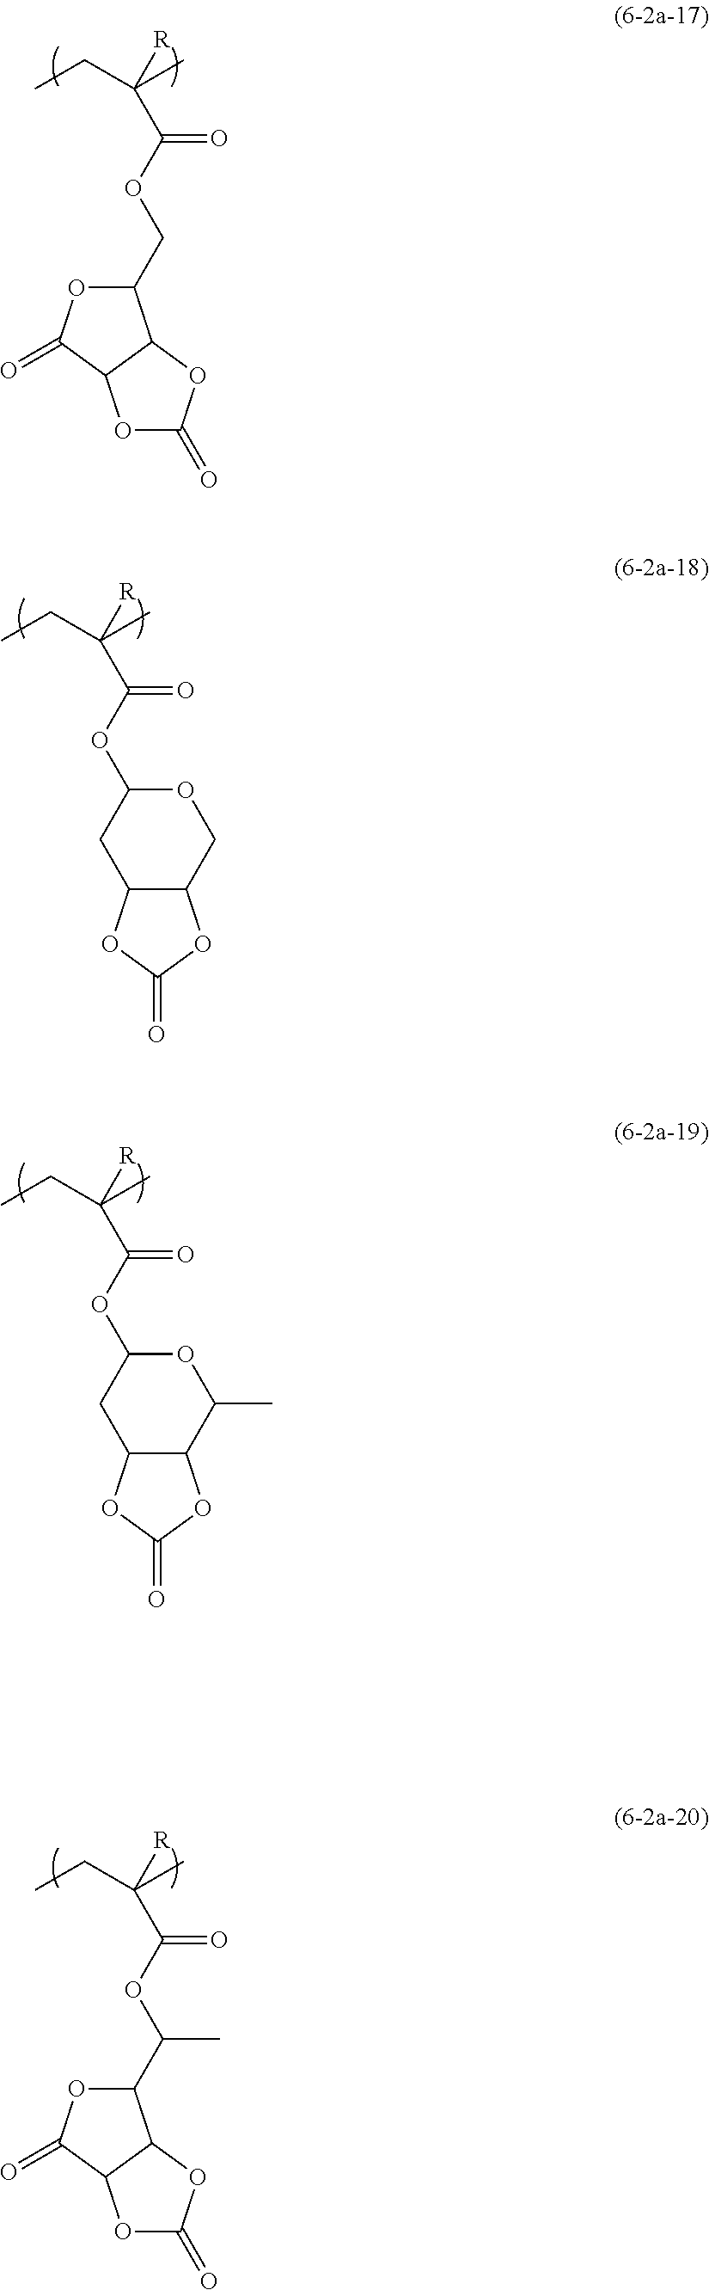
O(C(C([R])(CC)C)=O)CC1OC(=O)C2C1OC(=O)O2.O(C(C([R])(CC)C)=O)C1CC2C(CO1)OC(=O)O2.O(C(C([R])(CC)C)=O)C1CC2C(C(C)O1)OC(=O)O2.O(C(C([R])(CC)C)=O)C(C1OC(=O)C2C1OC(=O)O2)C
